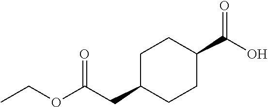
CCOC(CC1CCC(C(O)=O)CC1)=O
